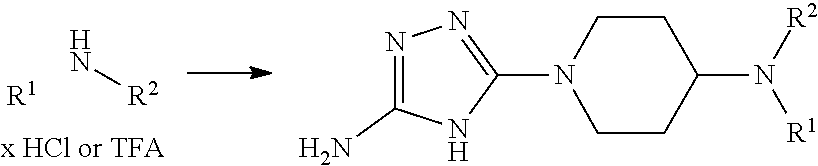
[R1].N[R2].N1=C(N)NC(N2CCC(N([R2])[R1])CC2)=N1
